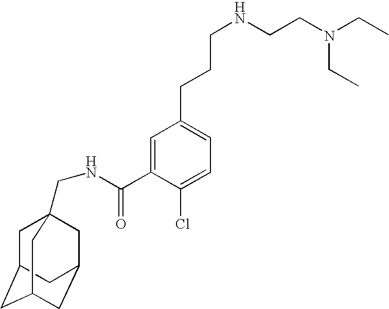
C1=C(C(=O)NCC23CC4CC(CC(C2)C4)C3)C(Cl)=CC=C1CCCNCCN(CC)CC
